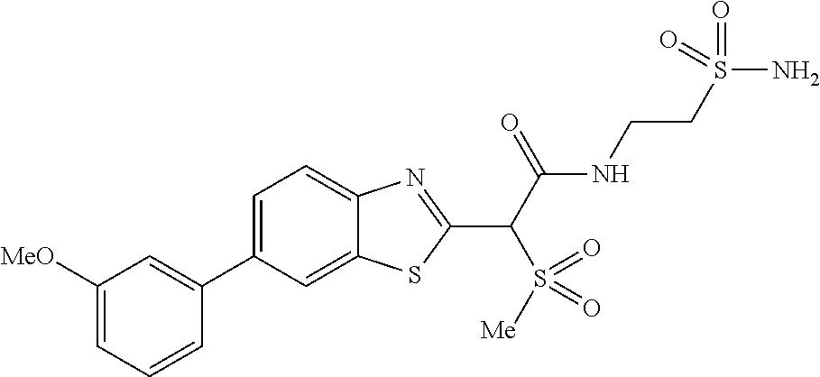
C1(C2=CC([MeO])=CC=C2)=CC=C2C(=C1)SC(C(C(NCCS(N)(=O)=O)=O)S(=O)([Me])=O)=N2
